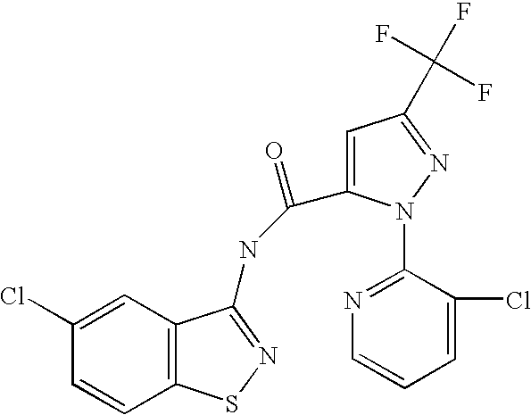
C1(Cl)=CC2=C(C=C1)SN=C2NC(C1=CC(C(F)(F)F)=NN1C1=NC=CC=C1Cl)=O
